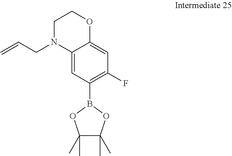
C12=CC(B3OC(C)(C)C(C)(C)O3)=C(F)C=C1OCCN2CC=C
